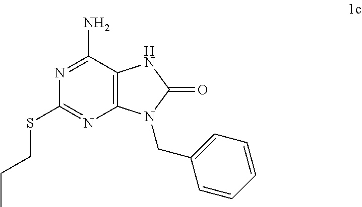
C12=C(C(N)=NC(SCCC)=N1)NC(=O)N2CC1=CC=CC=C1
